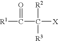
[R1]C(=O)C([R2])([R3])[X]
